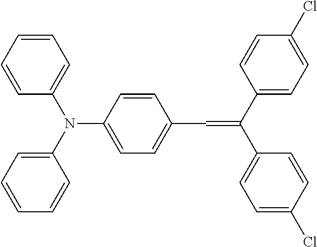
C1=CC(N(C2=CC=CC=C2)C2=CC=CC=C2)=CC=C1C=C(C1=CC=C(Cl)C=C1)C1=CC=C(Cl)C=C1
